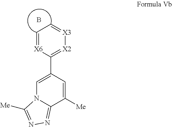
C1=[X6]C(C2=CN3C(=NN=C3[Me])C([Me])=C2)=[X2][X3]=C1.B
